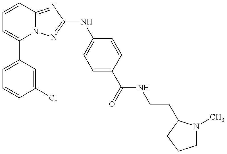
C1=C(C2=CC=CC3=NC(NC4=CC=C(C(=O)NCCC5N(C)CCC5)C=C4)=NN23)C=C(Cl)C=C1
